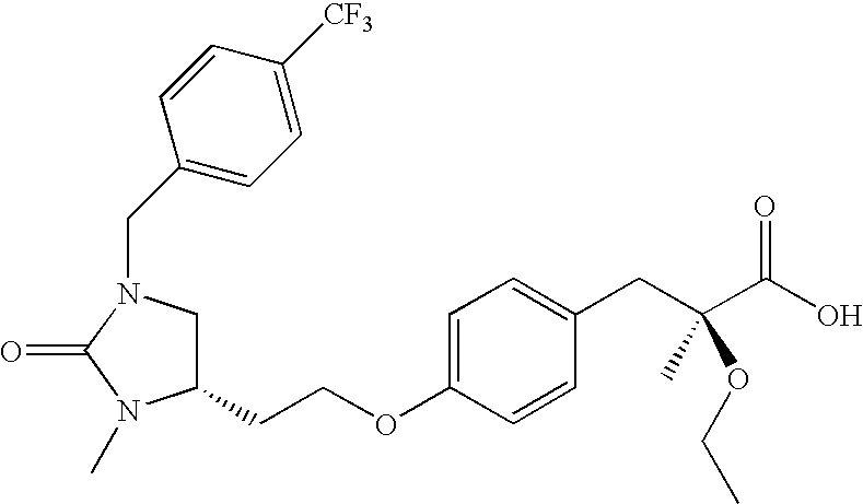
C1(CCOC2=CC=C(CC(C(O)=O)(C)OCC)C=C2)CN(CC2=CC=C([CF3])C=C2)C(=O)N1C
